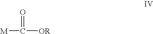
[M]C([OR])=O
